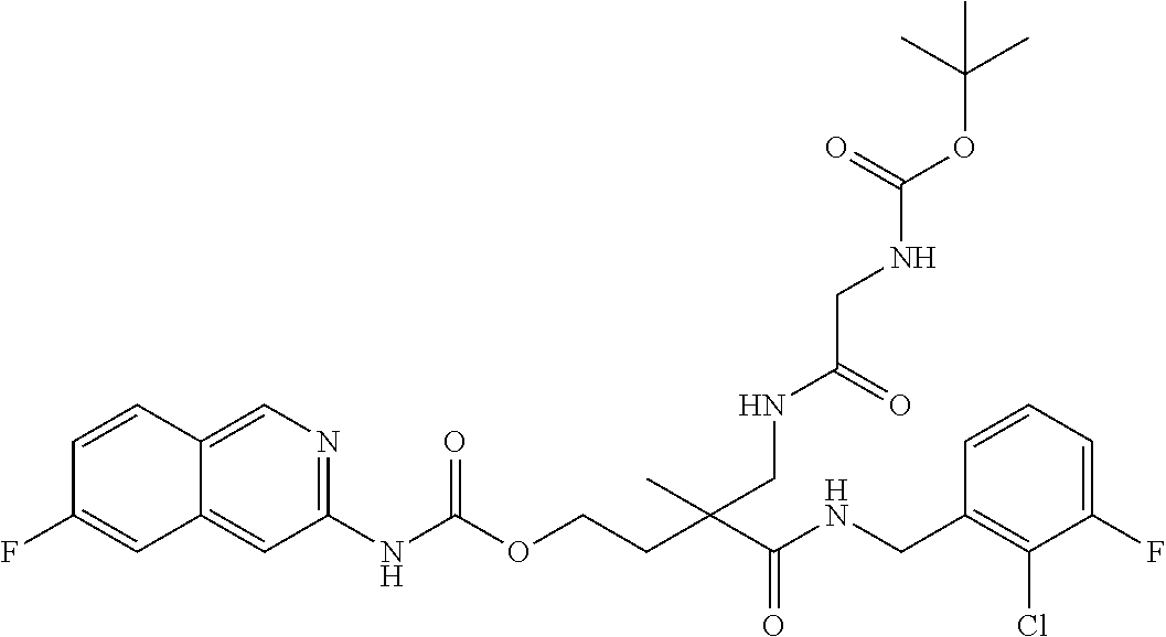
C1=CC(CNC(C(CCOC(NC2=NC=C3C(=C2)C=C(F)C=C3)=O)(C)CNC(CNC(OC(C)(C)C)=O)=O)=O)=C(Cl)C(F)=C1
